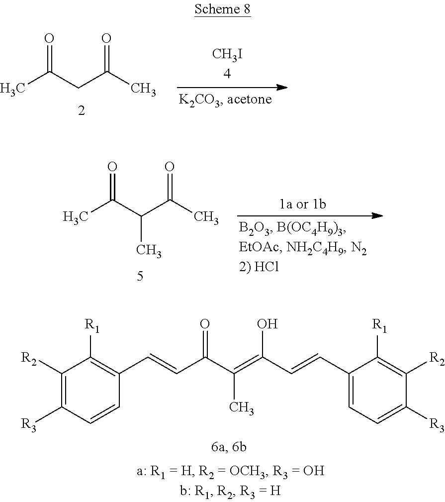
CC(CC(C)=O)=O.CC(C(C(C)=O)C)=O.C(C(C(=C(C=CC1=CC=C([R3])C([R2])=C1[R1])O)C)=O)=CC1=C([R1])C([R2])=C([R3])C=C1
